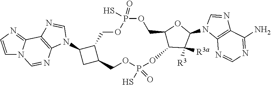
C12=C(N=CN=C1N)N(C1C([R3a])([R3])C3C(O1)COP(=O)(S)OCC1C(N4C5=C(N=C4)C4=NC=CN4C=N5)CC1COP(S)(=O)O3)C=N2
